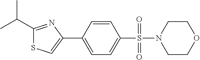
C1(C(C)C)=NC(C2=CC=C(S(=O)(=O)N3CCOCC3)C=C2)=CS1
